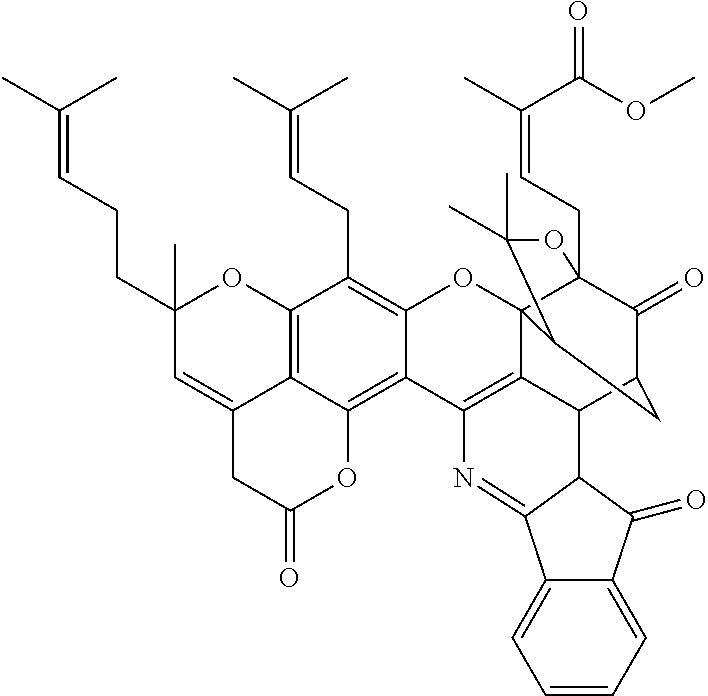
C12=C3C(=CC(CCC=C(C)C)(C)O1)CC(=O)OC3=C1C(=C2CC=C(C)C)OC23C4(CC=C(C)C(OC)=O)C(=O)C(CC2C(C)(C)O4)C2C3=C1N=C1C3=CC=CC=C3C(=O)C21
